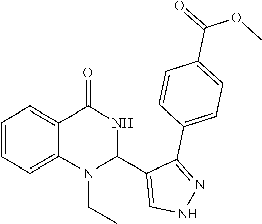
C12=CC=CC=C1N(CC)C(C1=CNN=C1C1=CC=C(C(OC)=O)C=C1)NC2=O
